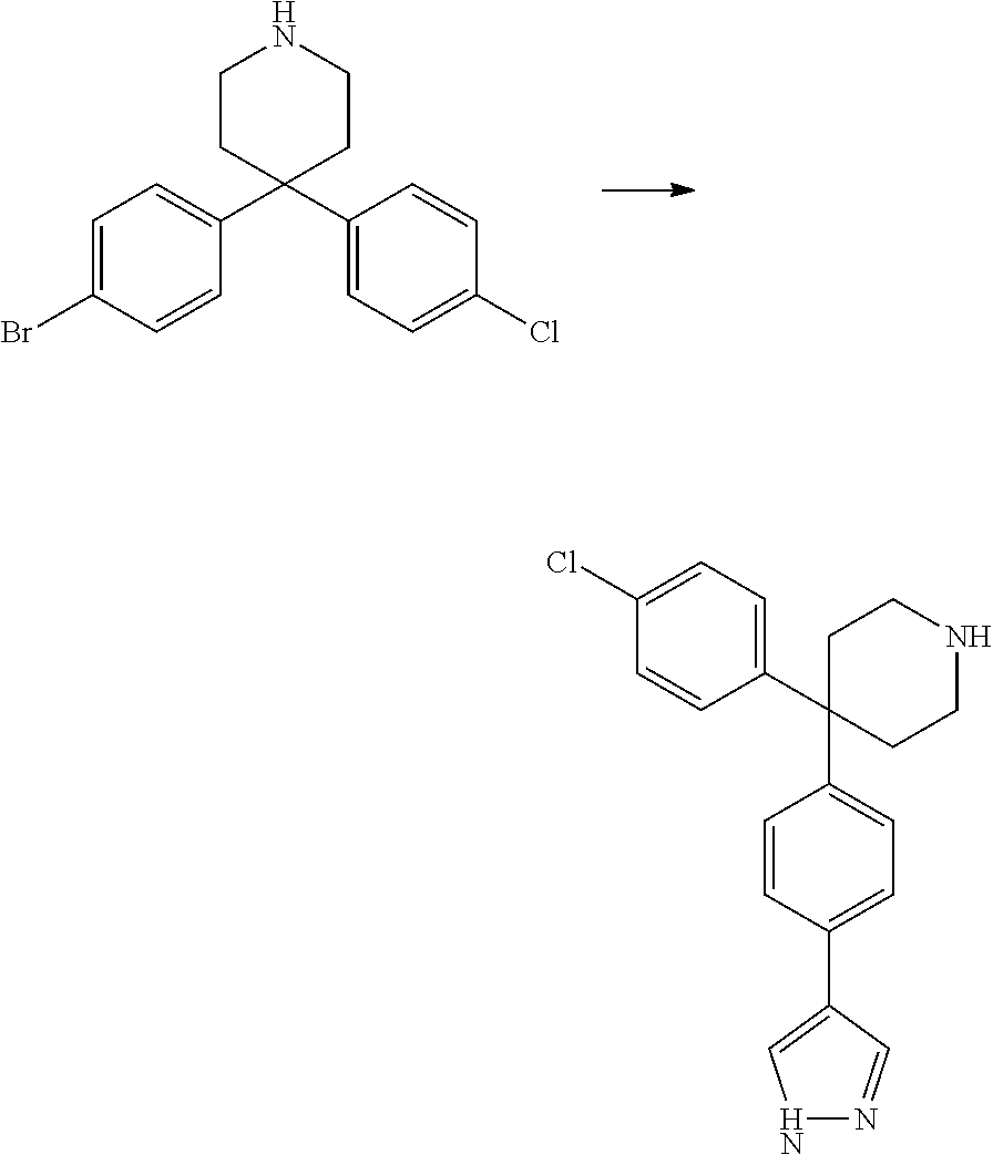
C1=C(Br)C=CC(C2(C3=CC=C(Cl)C=C3)CCNCC2)=C1.C1(C2(C3=CC=C(C4=CNN=C4)C=C3)CCNCC2)=CC=C(Cl)C=C1
